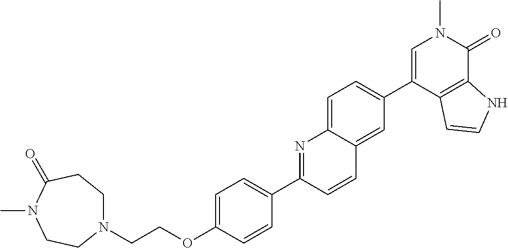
C(OC1=CC=C(C2=NC3=CC=C(C4=CN(C)C(=O)C5=C4C=CN5)C=C3C=C2)C=C1)CN1CCC(=O)N(C)CC1
